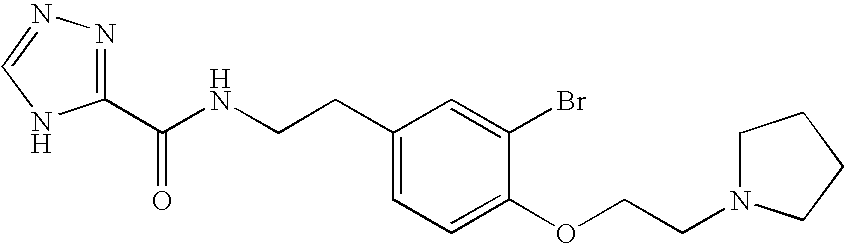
C1(C(NCCC2=CC=C(OCCN3CCCC3)C(Br)=C2)=O)=NN=CN1
